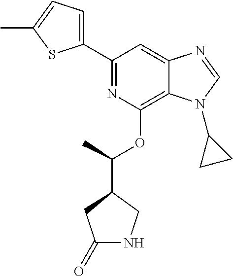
C1(C2=CC=C(C)S2)=NC(OC(C2CC(=O)NC2)C)=C2C(=C1)N=CN2C1CC1
